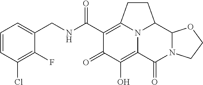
C1=CC(Cl)=C(F)C(CNC(C2=C3CCC4C5N(C(=O)C(=C(O)C2=O)N34)CCO5)=O)=C1
